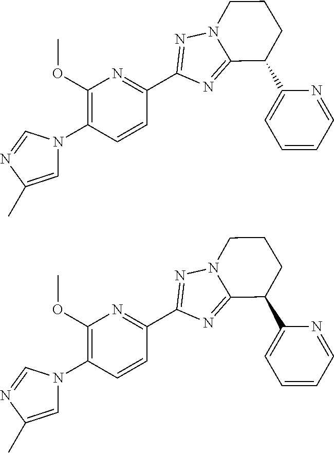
C1=C(C)N=CN1C1=C(OC)N=C(C2=NN3CCCC(C4=CC=CC=N4)C3=N2)C=C1.C1=C(C)N=CN1C1=C(OC)N=C(C2=NN3CCCC(C4=CC=CC=N4)C3=N2)C=C1
